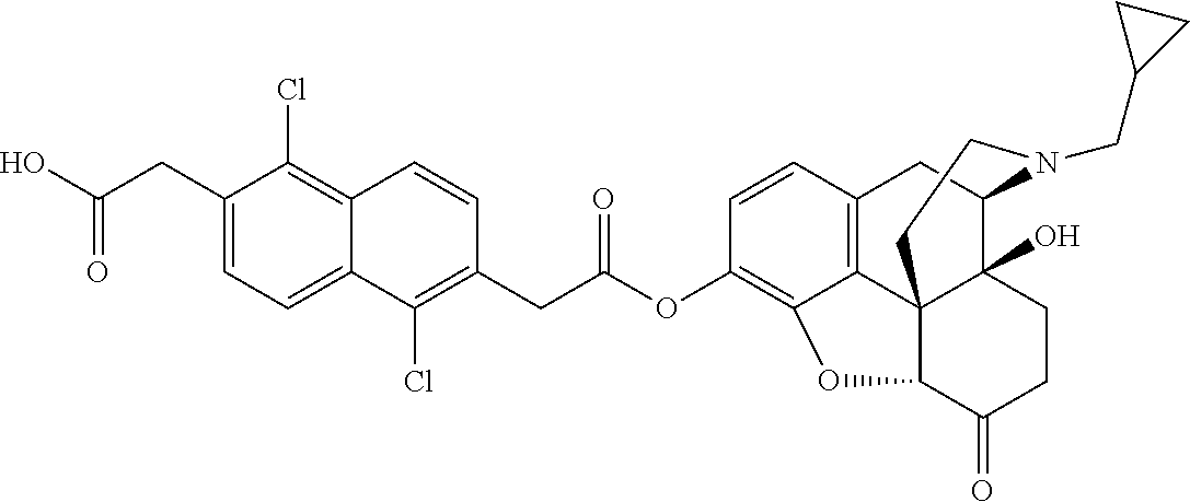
C(CC1=CC=C2C(=C1Cl)C=CC(CC(OC1=C3C4=C(C=C1)CC1C5(O)C4(C(C(=O)CC5)O3)CCN1CC1CC1)=O)=C2Cl)(=O)O
